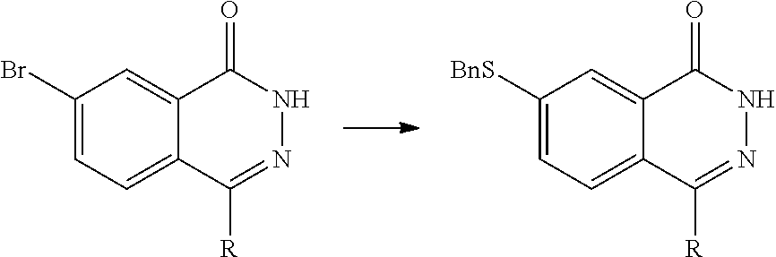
C1(Br)=CC=C2C(=C1)C(=O)NN=C2[R].C1([BnS])=CC=C2C(=C1)C(=O)NN=C2[R]
